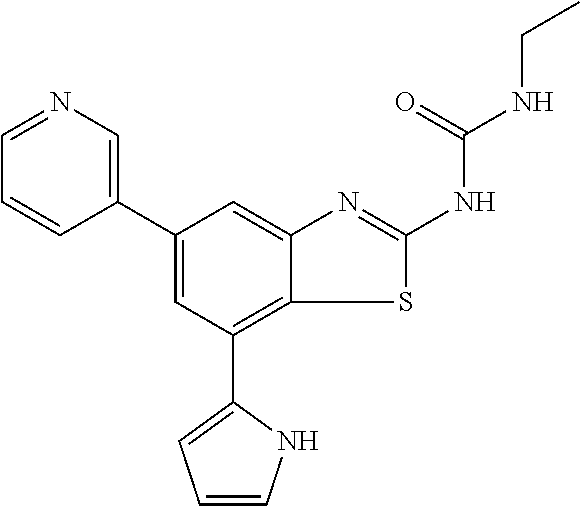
C1=NC=C(C2=CC(C3=CC=CN3)=C3C(=C2)N=C(NC(NCC)=O)S3)C=C1
